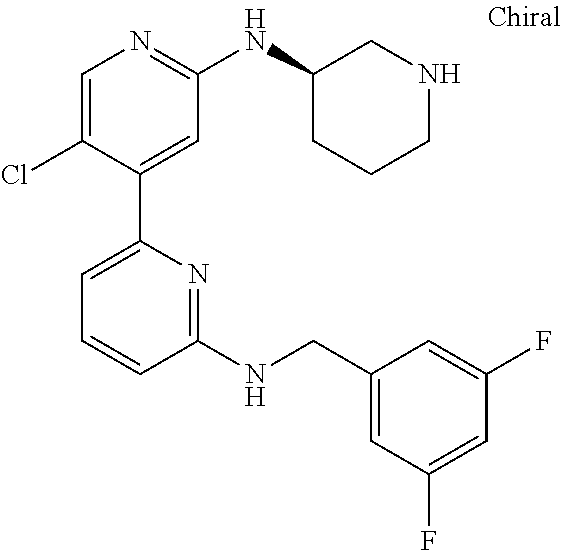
C1=C(Cl)C(C2=CC=CC(NCC3=CC(F)=CC(F)=C3)=N2)=CC(NC2CCCNC2)=N1
